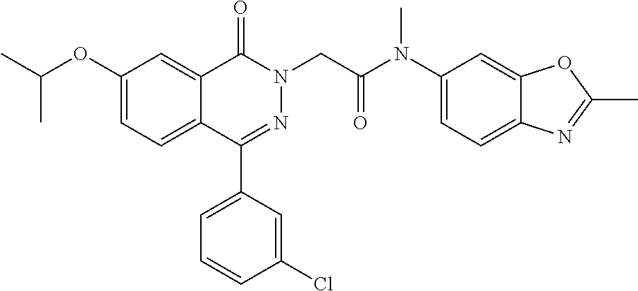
C1(C2=CC=CC(Cl)=C2)=NN(CC(N(C2=CC=C3C(=C2)OC(C)=N3)C)=O)C(=O)C2=CC(OC(C)C)=CC=C12
